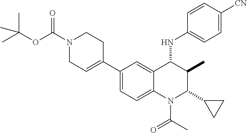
C1(C2=CCN(C(OC(C)(C)C)=O)CC2)=CC=C2C(=C1)C(NC1=CC=C([CN])C=C1)C(C)C(C1CC1)N2C(C)=O
